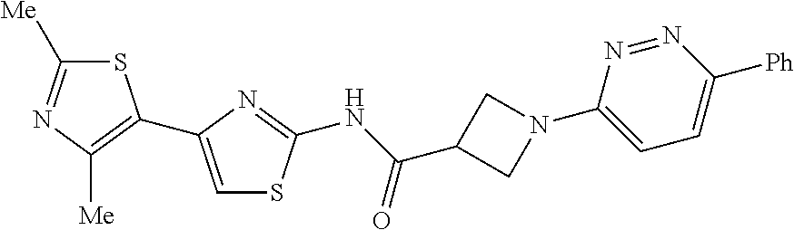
S1C([Me])=NC([Me])=C1C1=CSC(NC(=O)C2CN(C3=CC=C([Ph])N=N3)C2)=N1
